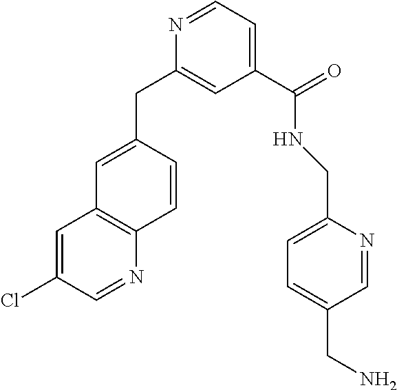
N1=CC=C(C(=O)NCC2=CC=C(CN)C=N2)C=C1CC1=CC2=C(C=C1)N=CC(Cl)=C2
